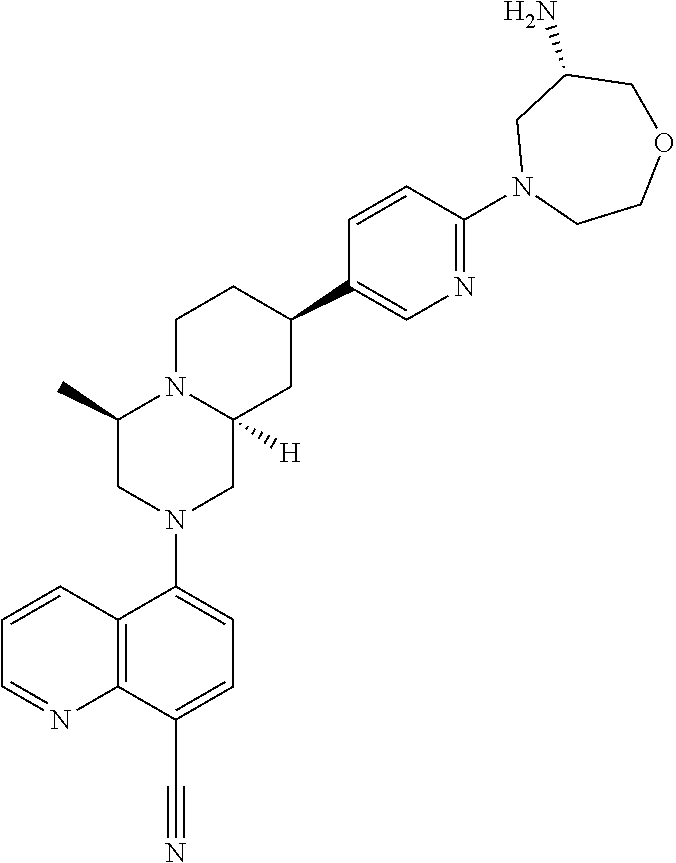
C1=CC2=C(N=C1)C(C#N)=CC=C2N1CC2([H])N(C(C)C1)CCC(C1=CN=C(N3CCOCC(N)C3)C=C1)C2
